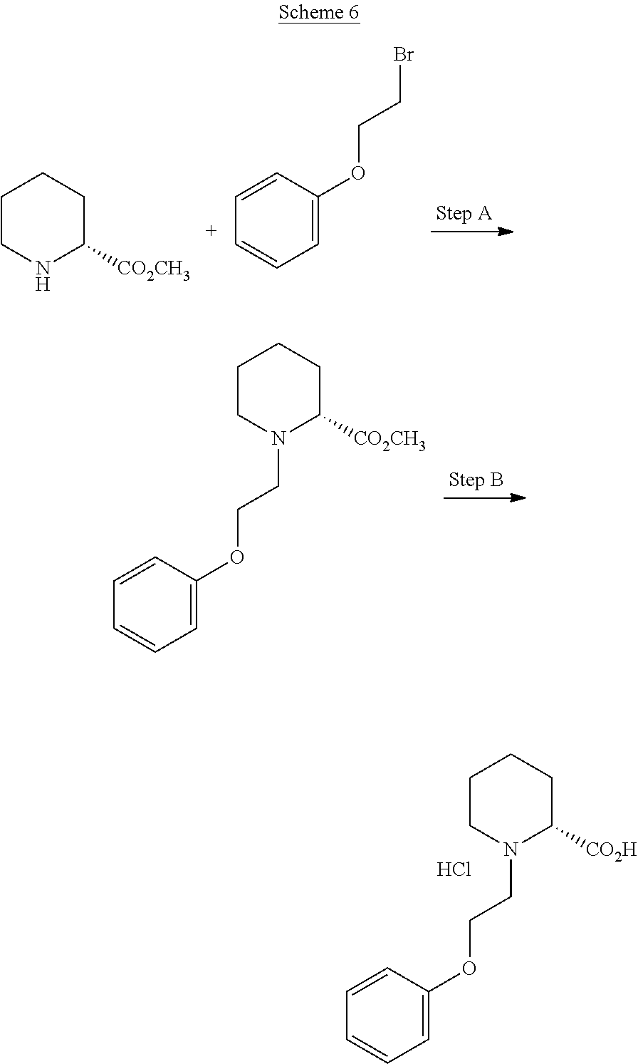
C1CNC([CO2CH3])CC1.C1=C(OCCBr)C=CC=C1.C1=C(OCCN2C([CO2CH3])CCCC2)C=CC=C1.C1=C(OCCN2C([CO2H])CCCC2)C=CC=C1.Cl
